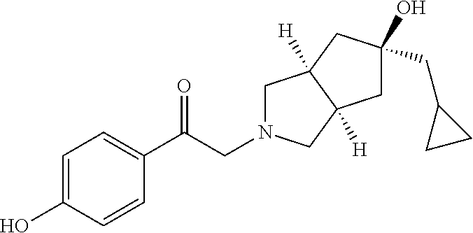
C1=C(O)C=CC(C(CN2CC3([H])C([H])(C2)CC(O)(CC2CC2)C3)=O)=C1
